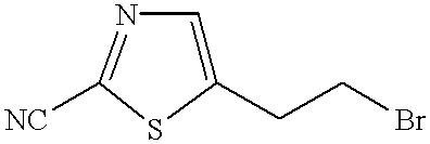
C1=C(CCBr)SC([NC])=N1
